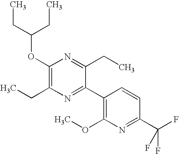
CCC(OC1=C(CC)N=C(C2=C(OC)N=C(C(F)(F)F)C=C2)C(CC)=N1)CC
